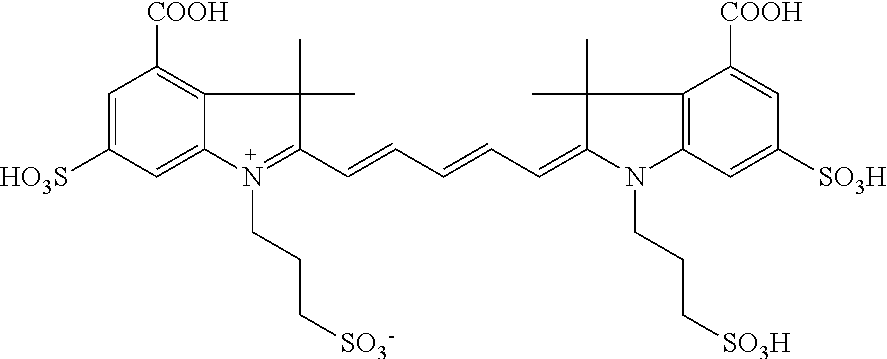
C1=C([HO3S])C=C2C(=C1[COOH])C(C)(C)C(C=CC=CC=C1C(C)(C)C3=C(N1CCC[SO3H])C=C([SO3H])C=C3[COOH])=[N+]2CCC[SO3-]
